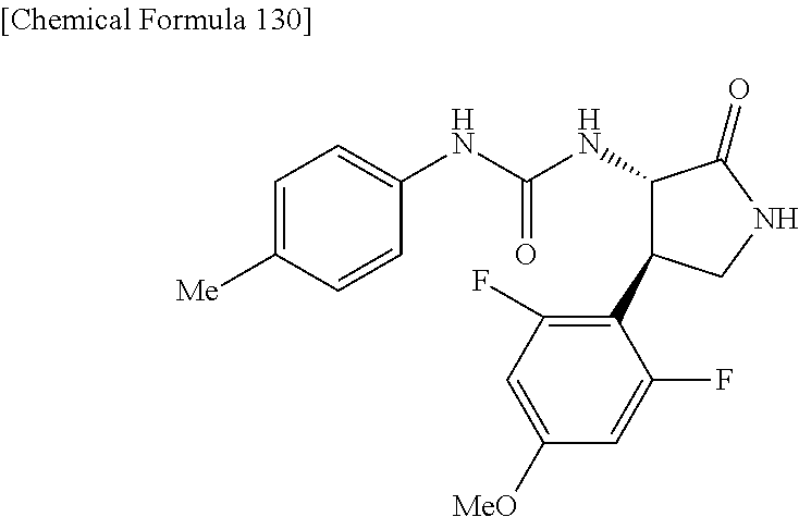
C1=C([Me])C=CC(NC(NC2C(C3=C(F)C=C([MeO])C=C3F)CNC2=O)=O)=C1
